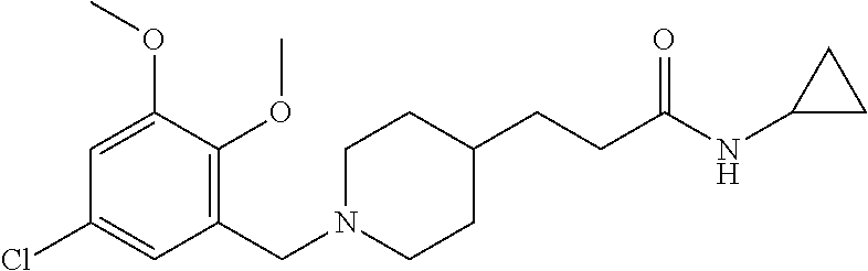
C1=C(OC)C(OC)=C(CN2CCC(CCC(NC3CC3)=O)CC2)C=C1Cl
